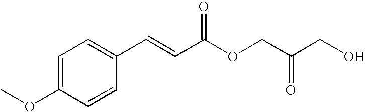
C1=C(OC)C=CC(C=CC(OCC(CO)=O)=O)=C1
